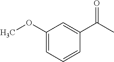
C1(C(C)=O)=CC(OC)=CC=C1
